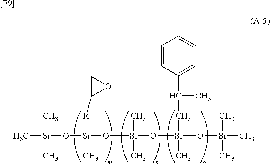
C[Si](C)(C)O[Si]([R]C1OC1)(C)O[Si](C)(C)O[Si](O[Si](C)(C)C)(C)CC(C)C1=CC=CC=C1.[[F9]]
